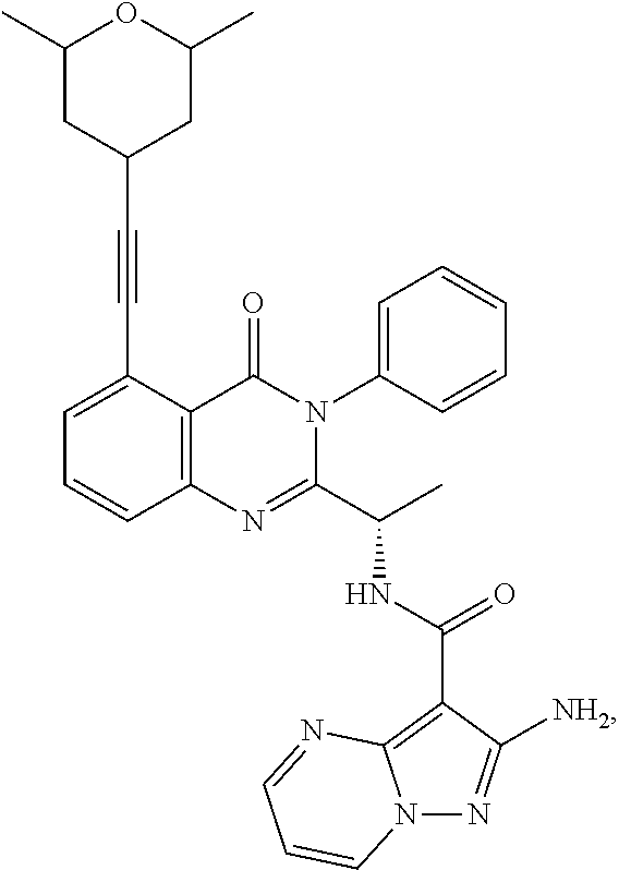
C1=C(C#CC2CC(C)OC(C)C2)C2=C(C=C1)N=C(C(C)NC(C1=C3N(N=C1[NH2])C=CC=N3)=O)N(C1=CC=CC=C1)C2=O
